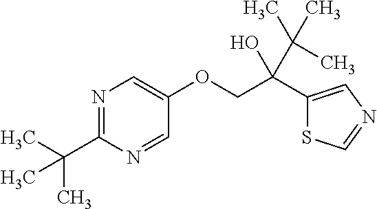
N1=C(C(C)(C)C)N=CC(OCC(C2=CN=CS2)(C(C)(C)C)O)=C1
